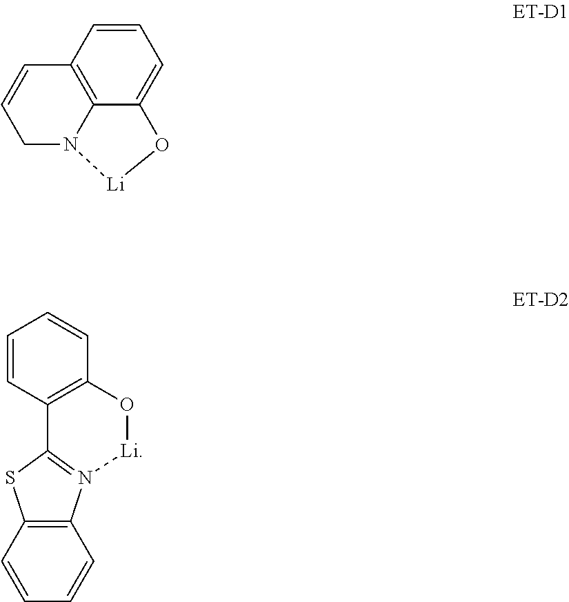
C1=CC2=C3C(=C1)O[Li]N3CC=C2.C1=CC2=C(C=C1)O[Li]N1=C2SC2=C1C=CC=C2
